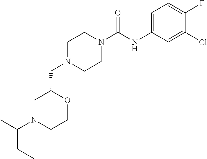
C1N(CC2OCCN(C(CC)C)C2)CCN(C(NC2=CC=C(F)C(Cl)=C2)=O)C1
